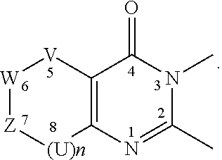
[W]1[Z][(U)n]C2=C([V]1)C(=O)N(C)C(C)=N2
